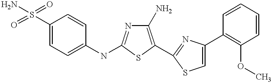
C1(S(=O)(=O)N)=CC=C(NC2=NC(N)=C(C3=NC(C4=C(OC)C=CC=C4)=CS3)S2)C=C1
